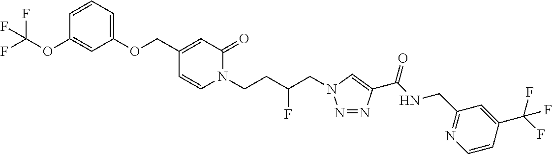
N1=NC(C(NCC2=NC=CC(C(F)(F)F)=C2)=O)=CN1CC(CCN1C(=O)C=C(COC2=CC=CC(OC(F)(F)F)=C2)C=C1)F
